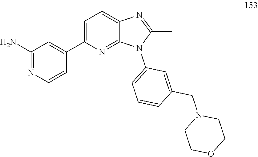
C1COCCN1CC1=CC(N2C(C)=NC3=CC=C(C4=CC(N)=NC=C4)N=C23)=CC=C1
